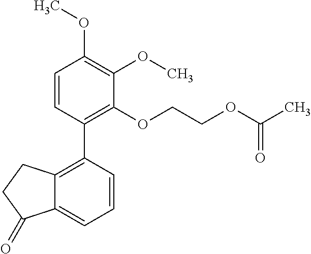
C1=CC(C2=C3C(=CC=C2)C(=O)CC3)=C(OCCOC(C)=O)C(OC)=C1OC
